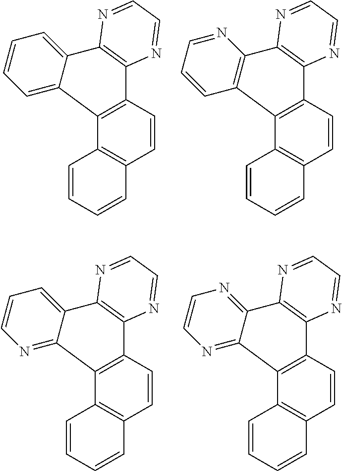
C12=C(C=CC3=C1C1=NC=CN=C1C1=C3N=CC=N1)C=CC=C2.C12=C(C=CC3=C1C1=NC=CC=C1C1=C3N=CC=N1)C=CC=C2.C12=C(C=CC3=C1C1=CC=CC=C1C1=C3N=CC=N1)C=CC=C2.C12=C(C=CC3=C1C1=C(C4=C3N=CC=N4)N=CC=C1)C=CC=C2
